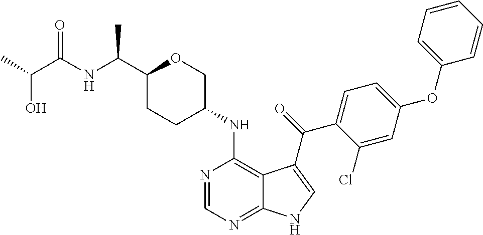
C1(C(NC(C(O)C)=O)C)CCC(NC2=C3C(=NC=N2)NC=C3C(=O)C2=CC=C(OC3=CC=CC=C3)C=C2Cl)CO1
